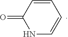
O=C1C=CC=CN1
